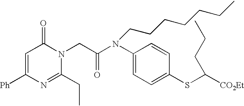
C1=C([Ph])N=C(CC)N(CC(N(C2=CC=C(SC([CO2Et])CCC)C=C2)CCCCCCC)=O)C1=O
